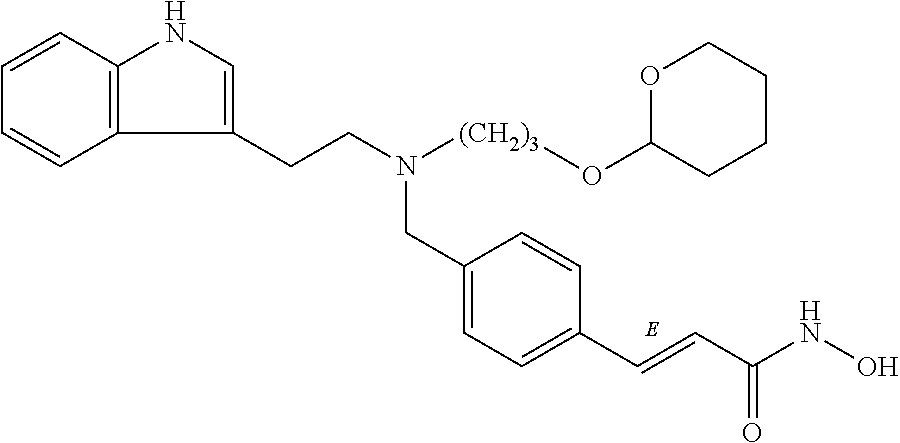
C1=C(CN([(CH2)3]OC2CCCCO2)CCC2=CNC3=C2C=CC=C3)C=CC(C=CC(NO)=O)=C1
